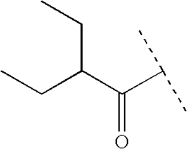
CCC(C(C(C)C)=O)CC
